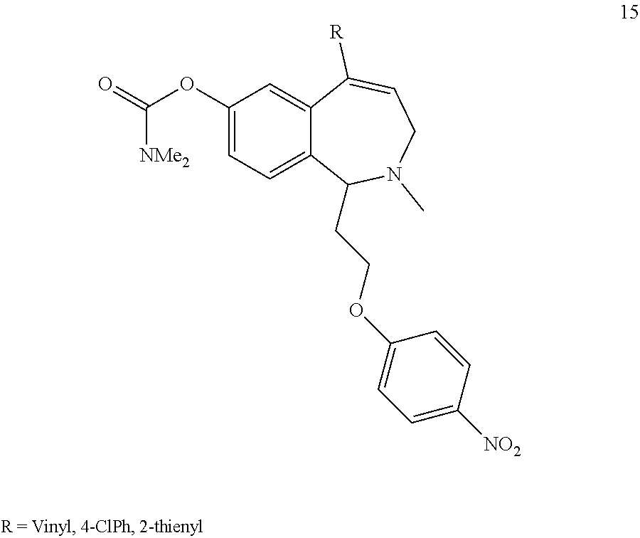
C1=C([NO2])C=CC(OCCC2C3=CC=C(OC(=O)[NMe2])C=C3C([R])=CCN2C)=C1
